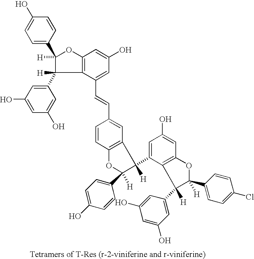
C1=C(C2([H])C(C3=CC(O)=CC(O)=C3)([H])C3=C(O2)C=C(O)C=C3C=CC2=CC3=C(C=C2)OC([H])(C2=CC=C(O)C=C2)C3(C2=CC(O)=CC3=C2C([H])(C2=CC(O)=CC(O)=C2)C([H])(C2=CC=C(Cl)C=C2)O3)[H])C=CC(O)=C1
